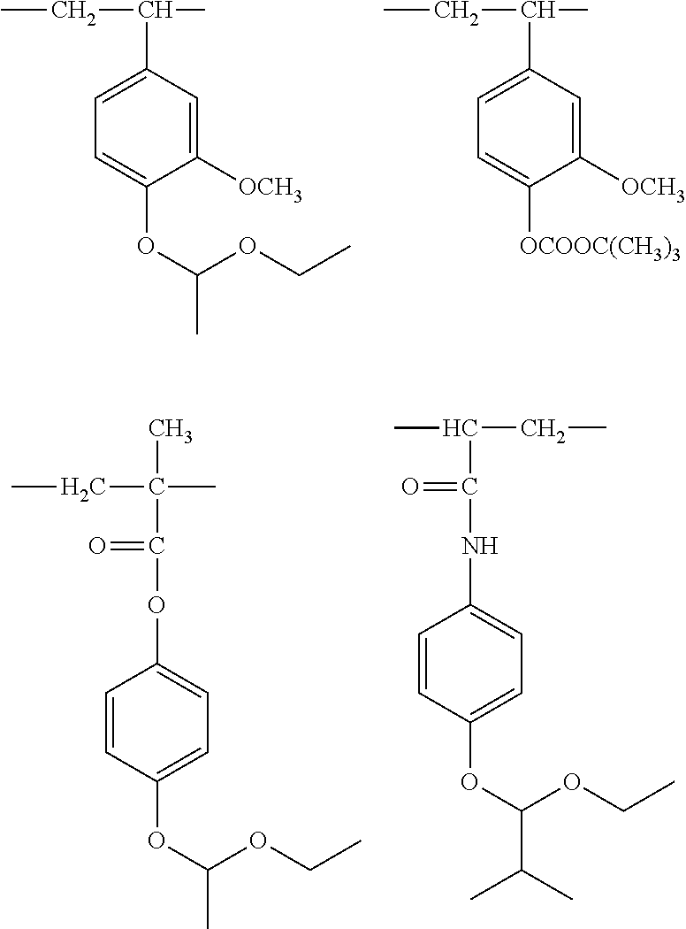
C1([OCH3])=CC(C(C)CC)=CC=C1OC(OCC)C.C1([OCH3])=CC(C(C)CC)=CC=C1[OCOOC(CH3)3].C1=CC(OC(OCC)C)=CC=C1OC(=O)C(C)(CC)C.C1=CC(OC(OCC)C(C)C)=CC=C1NC(=O)C(C)CC
